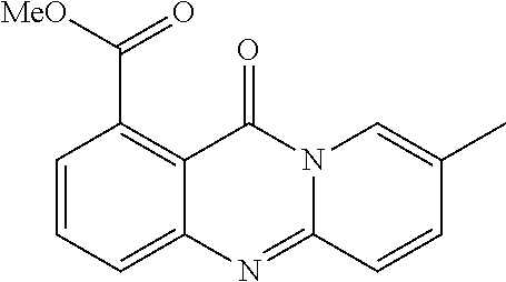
C1=CC=C2C(=C1C(=O)[MeO])C(=O)N1C(=N2)C=CC(C)=C1
